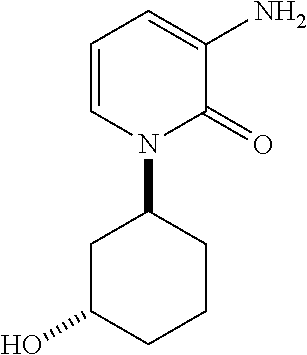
C1=CN(C2CC(O)CCC2)C(=O)C(N)=C1
